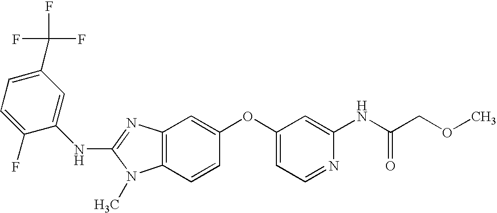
N(C1=NC2=C(N1C)C=CC(OC1=CC=NC(NC(COC)=O)=C1)=C2)C1=CC(C(F)(F)F)=CC=C1F
